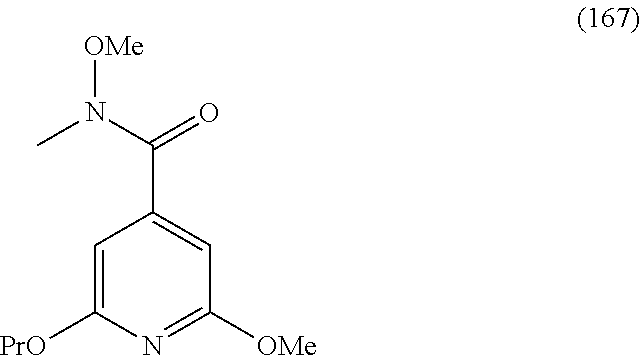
C1=C([PrO])N=C([OMe])C=C1C(N(C)[OMe])=O
